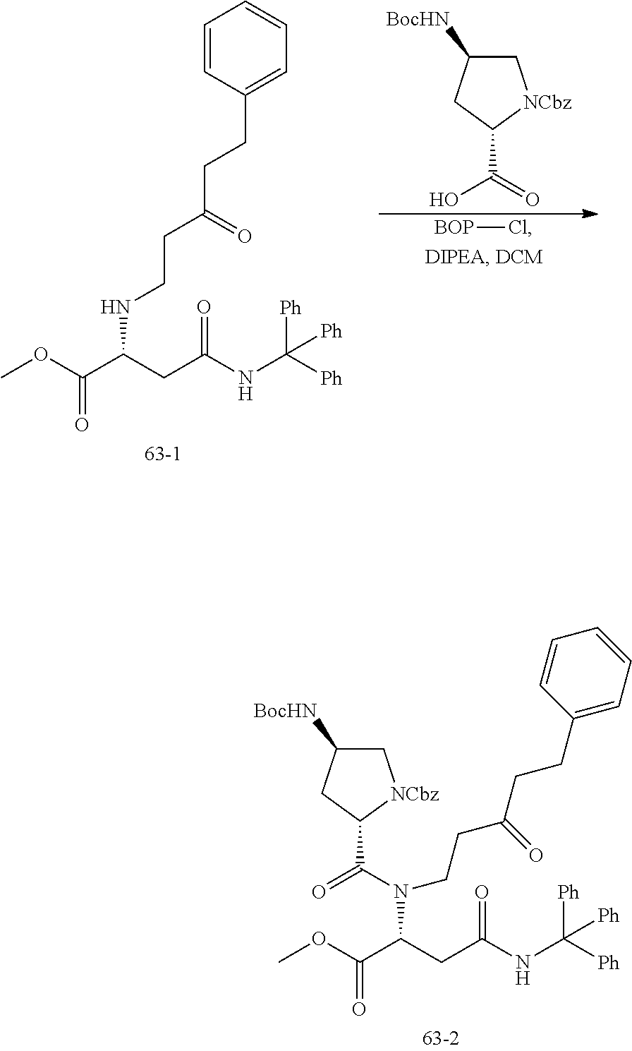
COC(C(CC(NC([Ph])([Ph])[Ph])=O)NCCC(CCC1=CC=CC=C1)=O)=O.C1C([BocHN])CC(C(=O)O)[NCbz]1.[BOP]Cl.COC(C(CC(NC([Ph])([Ph])[Ph])=O)N(CCC(CCC1=CC=CC=C1)=O)C(C1CC([BocHN])C[NCbz]1)=O)=O
